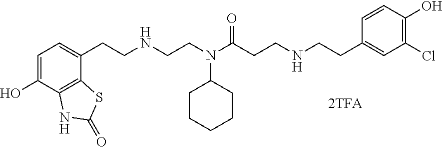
C1=C(O)C2=C(C(CCNCCN(C(CCNCCC3=CC(Cl)=C(O)C=C3)=O)C3CCCCC3)=C1)SC(=O)N2
